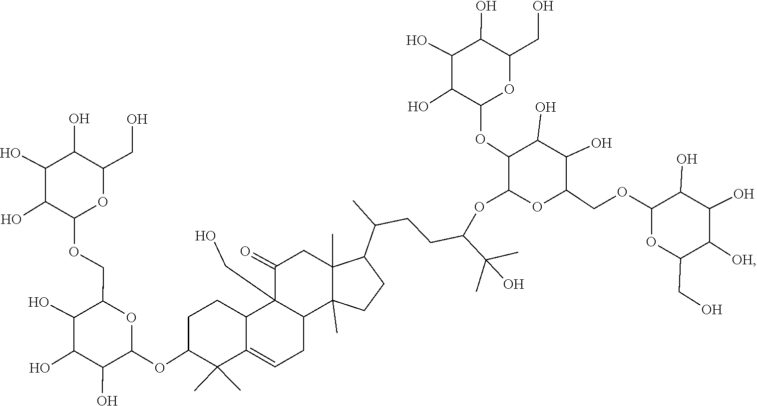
OC1C(O)C(OC2C(C)(C)C3=CCC4C(CO)(C3CC2)C(=O)CC2(C)C(C(C)CCC(OC3OC(COC5OC(CO)C([OH])C(O)C5O)C(O)C(O)C3OC3C(O)C(O)C(O)C(CO)O3)C(C)(O)C)CCC42C)OC(COC2C(O)C(O)C(O)C(CO)O2)C1O
